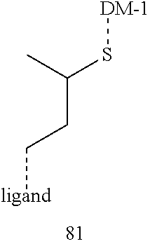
[ligand]CCC(S[DM-1])C
